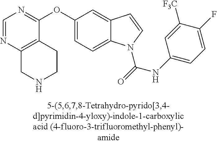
C1=NC2=C(C(OC3=CC=C4C(=C3)C=CN4C(=O)NC3=CC=C(F)C([F3C])=C3)=N1)CCNC2
